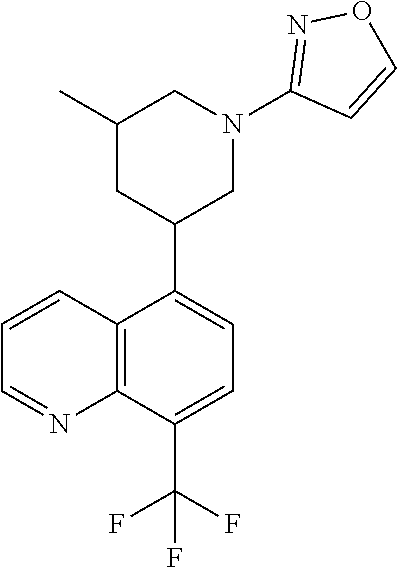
C12=C(C(C(F)(F)F)=CC=C1C1CN(C3=NOC=C3)CC(C)C1)N=CC=C2
